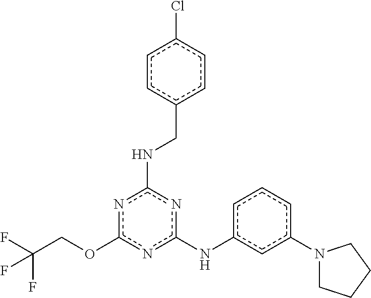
C(COc1nc(Nc2cccc(N3CCCC3)c2)nc(NCc2ccc(Cl)cc2)n1)(F)(F)F
